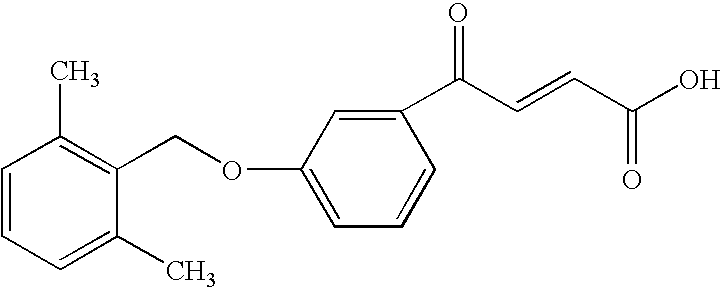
C1(C)=CC=CC(C)=C1COC1=CC=CC(C(C=CC(O)=O)=O)=C1
